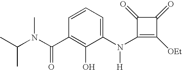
C1(N(C2=CC=CC(C(N(C(C)C)C)=O)=C2O)[H])=C([OEt])C(=O)C1=O
